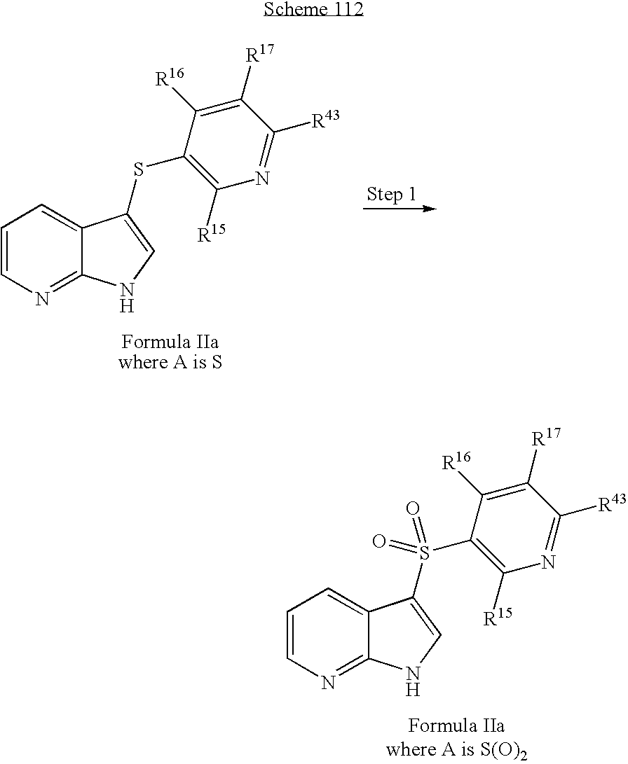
C1=CN=C2C(=C1)C(SC1=C([R15])N=C([R43])C([R17])=C1[R16])=CN2.C1=CN=C2C(=C1)C(S(C1=C([R15])N=C([R43])C([R17])=C1[R16])(=O)=O)=CN2
